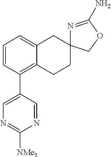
C1=CC(C2=CN=C([NMe2])N=C2)=C2C(=C1)CC1(CC2)N=C(N)OC1
